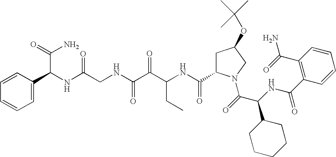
C(NC(C(=O)N1CC(OC(C)(C)C)CC1C(NC(C(C(NCC(NC(C(N)=O)C1=CC=CC=C1)=O)=O)=O)CC)=O)C1CCCCC1)(=O)C1=C(C(=O)N)C=CC=C1
